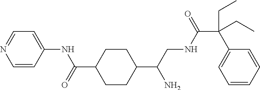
C1=CC(NC(=O)C2CCC(C(CNC(C(C3=CC=CC=C3)(CC)CC)=O)N)CC2)=CC=N1
